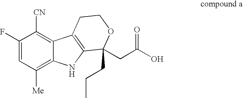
C1(F)=CC([Me])=C2C(=C1[CN])C1=C(N2)C(CCC)(CC(O)=O)OCC1
